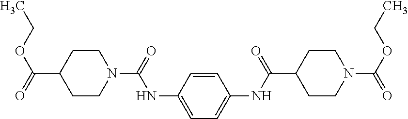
C1CN(C(=O)NC2=CC=C(NC(C3CCN(C(OCC)=O)CC3)=O)C=C2)CCC1C(OCC)=O
